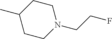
C1(C)CCN(CCF)CC1
